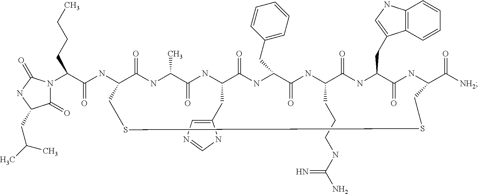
N1(C(C(NC2C(=O)NC(C)C(=O)NC(CC3=CN=CN3)C(=O)NC(CC3=CC=CC=C3)C(=O)NC(CCCNC(N)=N)C(=O)NC(CC3=CNC4=C3C=CC=C4)C(=O)NC(C([NH2])=O)CSSC2)=O)CCCC)C(=O)C(CC(C)C)NC1=O
